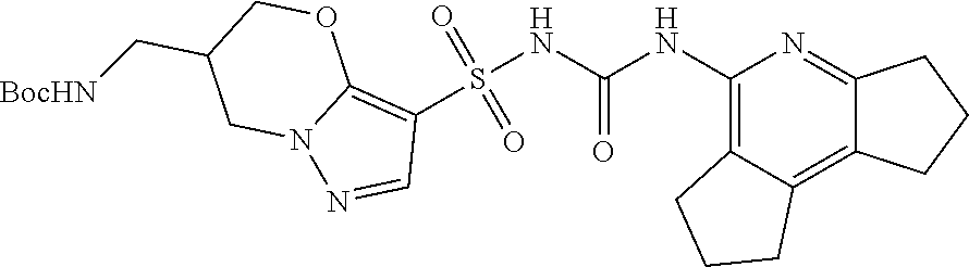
S(NC(NC1=C2C(=C3C(=N1)CCC3)CCC2)=O)(C1=C2N(N=C1)CC(C[BocHN])CO2)(=O)=O
